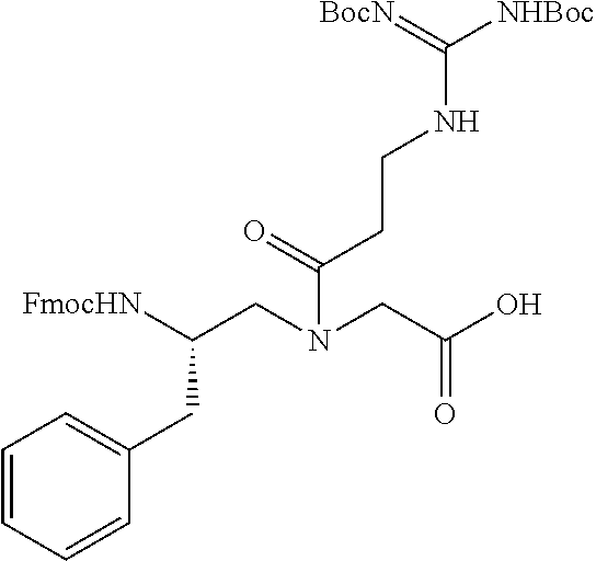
C(CC(=O)N(CC(O)=O)CC([FmocHN])CC1=CC=CC=C1)NC([NHBoc])=[BocN]
